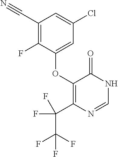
C1(C#N)=C(F)C(OC2=C(C(F)(C(F)(F)F)F)N=CNC2=O)=CC(Cl)=C1
